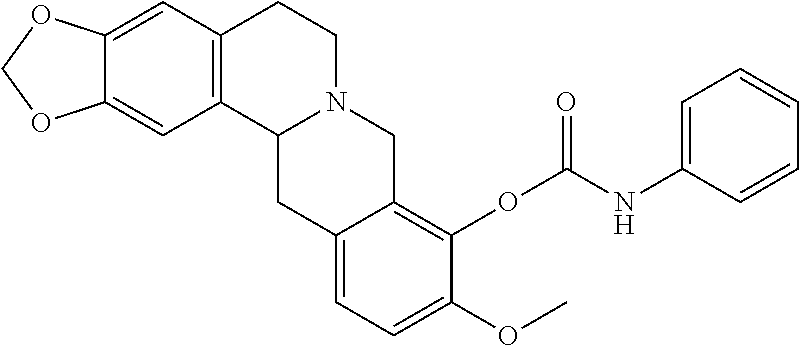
C12=CC3=C(C=C1OCO2)CCN1C3CC2=CC=C(OC)C(OC(NC3=CC=CC=C3)=O)=C2C1
